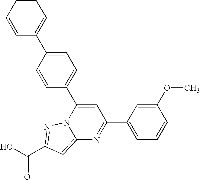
O=C(O)C1=NN2C(=C1)N=C(C1=CC=CC(OC)=C1)C=C2C1=CC=C(C2=CC=CC=C2)C=C1
